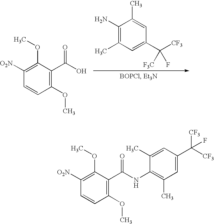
C1(N)=C(C)C=C(C([CF3])([F3C])F)C=C1C.C1(OC)=C(C(O)=O)C(OC)=C([O2N])C=C1.C1(OC)=C(C(NC2=C(C)C=C(C([CF3])([CF3])F)C=C2C)=O)C(OC)=C([O2N])C=C1
